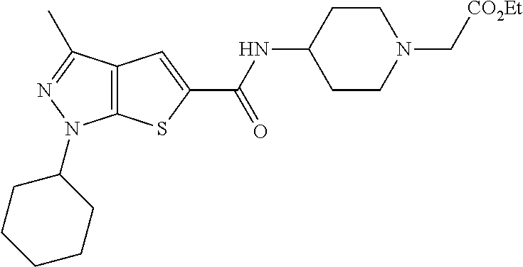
C12=C(C(C)=NN1C1CCCCC1)C=C(C(NC1CCN(C[CO2Et])CC1)=O)S2
